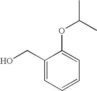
C1(CO)=CC=CC=C1OC(C)C
